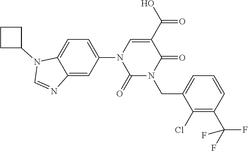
C1=C(N2C(=O)N(CC3=CC=CC(C(F)(F)F)=C3Cl)C(=O)C(C(O)=O)=C2)C=C2C(=C1)N(C1CCC1)C=N2
